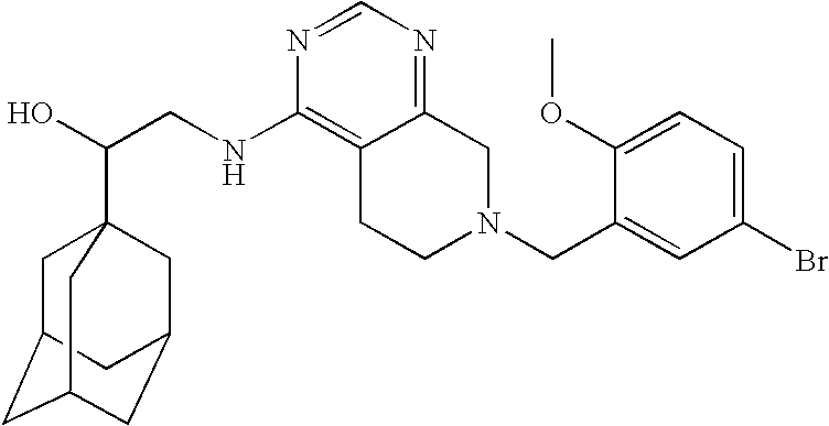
C(CNC1=C2C(=NC=N1)CN(CC1=CC(Br)=CC=C1OC)CC2)(O)C12CC3CC(CC(C1)C3)C2
